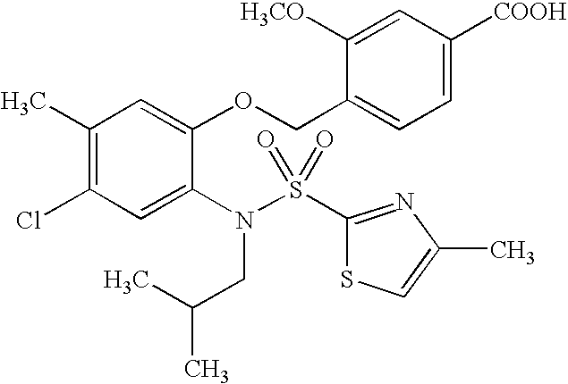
C1(C)=C(Cl)C=C(N(S(=O)(=O)C2=NC(C)=CS2)CC(C)C)C(OCC2=CC=C([COOH])C=C2[OCH3])=C1
